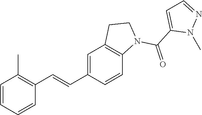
C1=CC=CC(C=CC2=CC3=C(C=C2)N(C(C2=CC=NN2C)=O)CC3)=C1C
